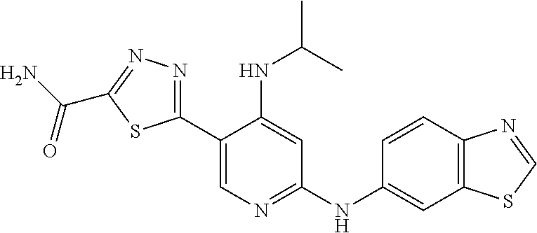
C1(C(N)=O)=NN=C(C2=CN=C(NC3=CC4=C(C=C3)N=CS4)C=C2NC(C)C)S1
